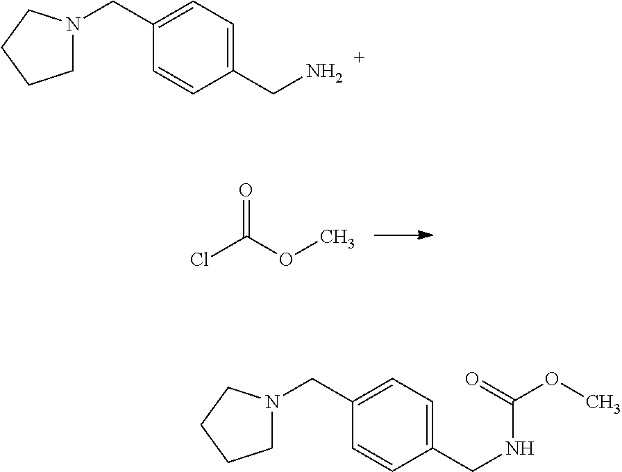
ClC(=O)OC.C1N(CC2=CC=C(CN)C=C2)CCC1.C1N(CC2=CC=C(CNC(=O)OC)C=C2)CCC1
